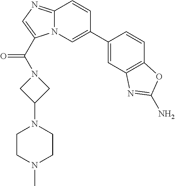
C12=NC=C(C(N3CC(N4CCN(C)CC4)C3)=O)N1C=C(C1=CC3=C(C=C1)OC(N)=N3)C=C2
